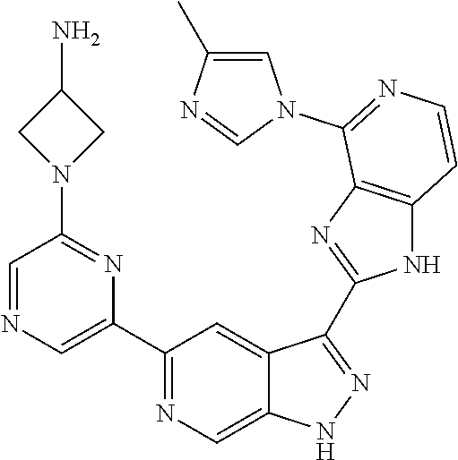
C1(C2=NC=C3C(=C2)C(C2=NC4=C(N2)C=CN=C4N2C=C(C)N=C2)=NN3)=CN=CC(N2CC(N)C2)=N1
